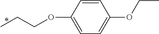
C1=C(OCCC)C=CC(OCC)=C1
